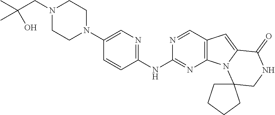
N1(CC(C)(C)O)CCN(C2=CN=C(NC3=NC4=C(C=N3)C=C3N4C4(CNC3=O)CCCC4)C=C2)CC1
